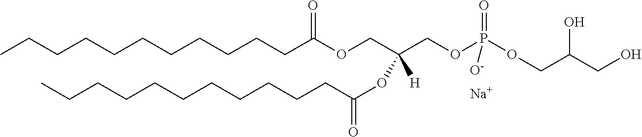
CCCCCCCCCCCC(OCC(COP(OCC(CO)O)(=O)[O-])(OC(=O)CCCCCCCCCCC)[H])=O.[Na]
